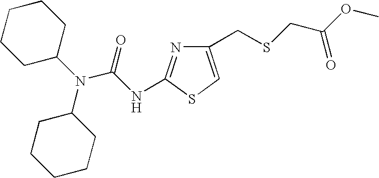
C1(CSCC(OC)=O)=CSC(NC(N(C2CCCCC2)C2CCCCC2)=O)=N1
